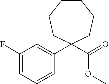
C1(F)=CC=CC(C2(C(=O)OC)CCCCCC2)=C1
